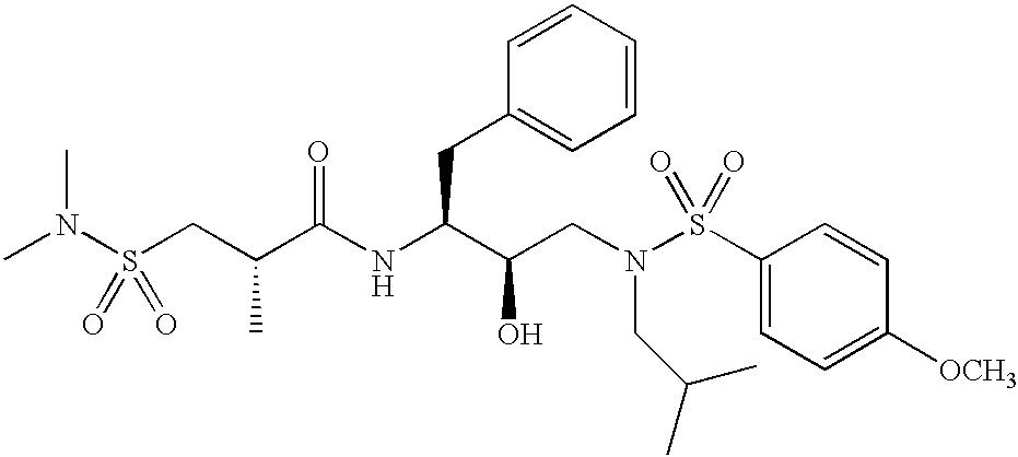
N(S(CC(C(NC(C(CN(S(C1=CC=C([OCH3])C=C1)(=O)=O)CC(C)C)O)CC1=CC=CC=C1)=O)C)(=O)=O)(C)C
